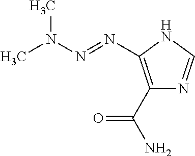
CN(N=NC1=C(C(N)=O)N=CN1)C
